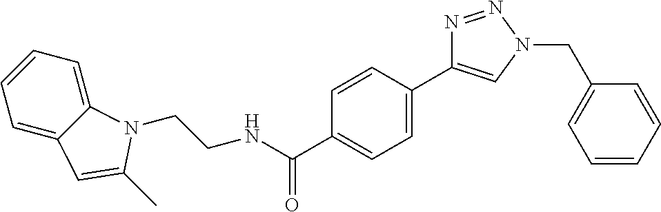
C1=C2C(=CC=C1)N(CCNC(C1=CC=C(C3=CN(CC4=CC=CC=C4)N=N3)C=C1)=O)C(C)=C2
